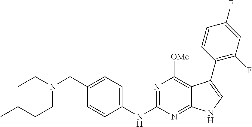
C1C(C)CCN(CC2=CC=C(NC3=NC([OMe])=C4C(=N3)NC=C4C3=C(F)C=C(F)C=C3)C=C2)C1
